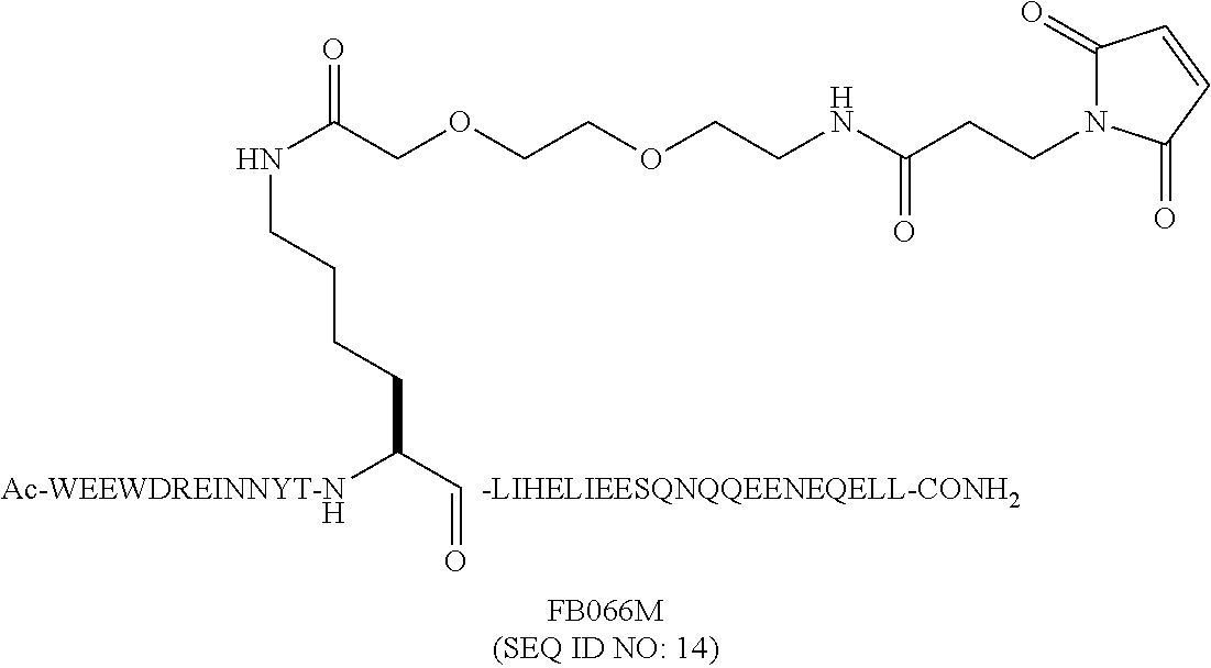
C1(=O)N(CCC(NCCOCCOCC(NCCCCC(C=O)[Ac-WEEWDREINNYT-NH])=O)=O)C(=O)C=C1.[-LIHELIEESQNQQEENEQELL-CONH2]
